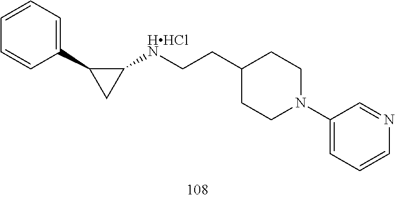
C(C1CCN(C2=CC=CN=C2)CC1)C[HHClN]C1CC1C1=CC=CC=C1
